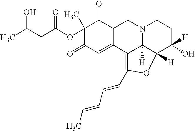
OC(CC(OC1(C)C(=O)C=C2C(C1=O)CN1C3([H])C2=C(C=CC=CC)OC3([H])C([H])(O)CC1)=O)C
